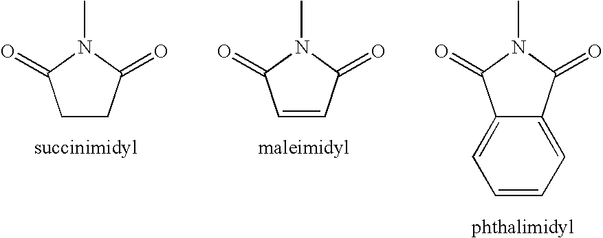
C1=CC(=O)N(C)C1=O.C1CC(=O)N(C)C1=O.C12=CC=CC=C1C(=O)N(C)C2=O
